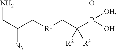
C(P(O)(=O)[OH])(C[R1]CC(CN)[N3])([R2])[R3]
